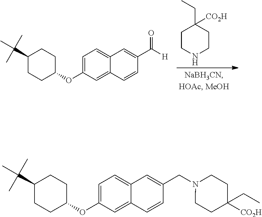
C1CNCCC1([CO2H])CC.C1=C(OC2CCC(C(C)(C)C)CC2)C=C2C(=C1)C=C(C(=O)[H])C=C2.C1=C(OC2CCC(C(C)(C)C)CC2)C=C2C(=C1)C=C(CN1CCC(CC)([CO2H])CC1)C=C2
